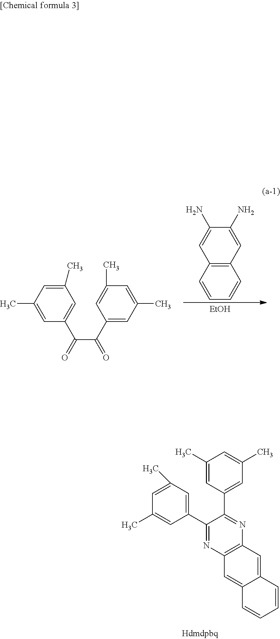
C1(C2=CC(C)=CC(C)=C2)=NC2=C(N=C1C1=CC(C)=CC(C)=C1)C=C1C(=C2)C=CC=C1.C12=C(C=CC=C1)C=C(N)C(N)=C2.[EtOH].C1(C)=CC(C)=CC(C(C(C2=CC(C)=CC(C)=C2)=O)=O)=C1
